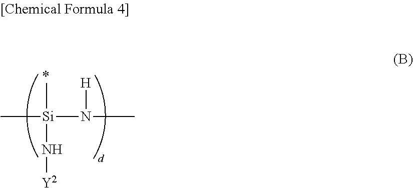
C[Si](N[Y2])(N(C)[H])C
